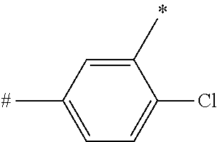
C1(C)=CC(C)=CC=C1Cl
